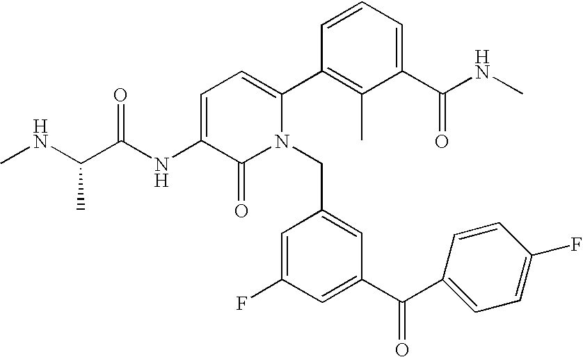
C1=C(NC(C(NC)C)=O)C(=O)N(CC2=CC(C(C3=CC=C(F)C=C3)=O)=CC(F)=C2)C(C2=C(C)C(C(NC)=O)=CC=C2)=C1
